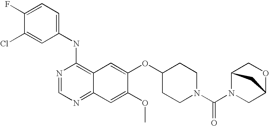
C1(NC2=C3C(=NC=N2)C=C(OC)C(OC2CCN(C(=O)N4C5COC(C4)C5)CC2)=C3)=CC=C(F)C(Cl)=C1
